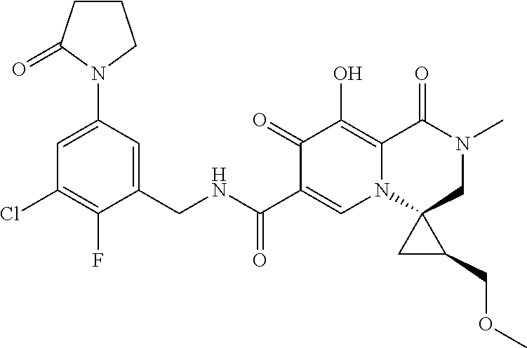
C1=C(N2C(=O)CCC2)C=C(CNC(C2=CN3C(=C(O)C2=O)C(=O)N(C)CC32CC2COC)=O)C(F)=C1Cl
